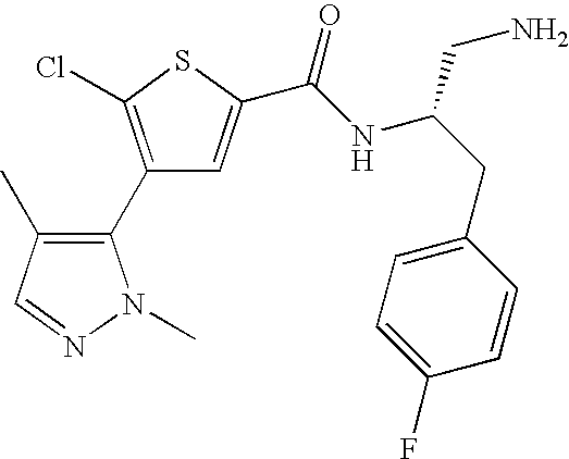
C1(C2=C(C)C=NN2C)=C(Cl)SC(C(NC(CC2=CC=C(F)C=C2)CN)=O)=C1
